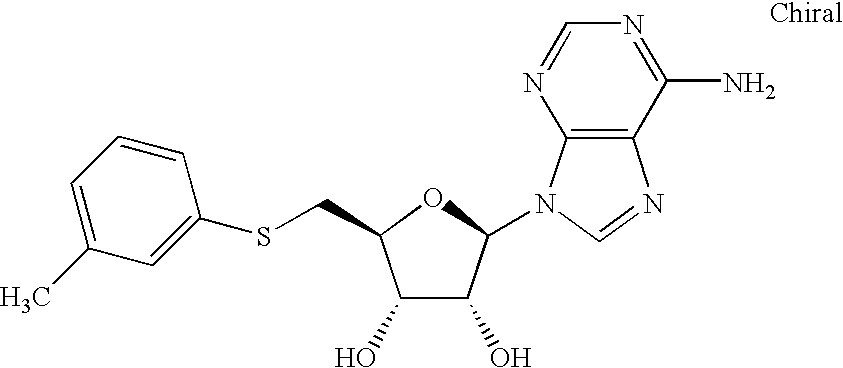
C1(O)C(O)C(N2C3=C(N=C2)C(N)=NC=N3)OC1CSC1=CC(C)=CC=C1
